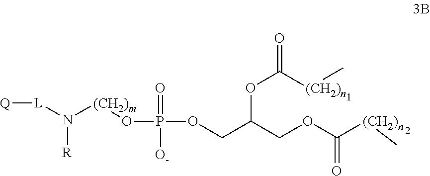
[L](N([(CH2)m]OP(=O)(OCC(COC([(CH2)n]C)=O)OC(=O)[(CH2)n]C)[O-])[R])[Q]
